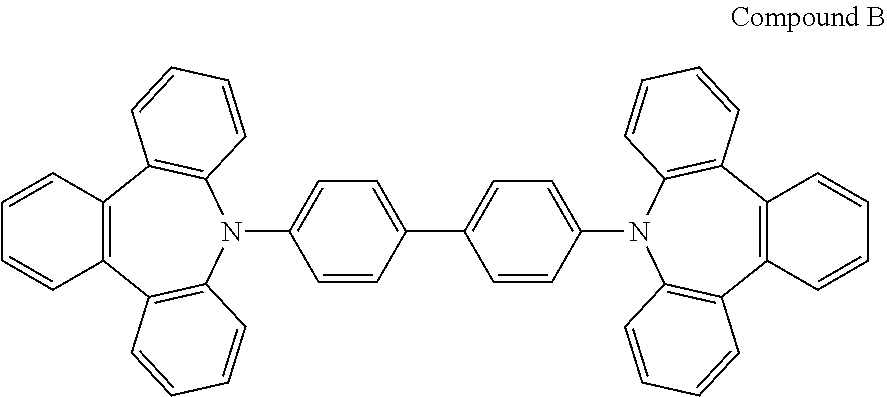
C1=CC2=C(C=C1)C1=C(N(C3=CC=C(C4=CC=C(N5C6=C(C7=C(C=CC=C7)C7=C5C=CC=C7)C=CC=C6)C=C4)C=C3)C3=C2C=CC=C3)C=CC=C1
